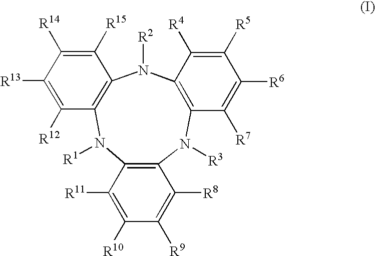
C12=C(N([R2])C3=C(N([R1])C4=C(N1[R3])C([R8])=C([R9])C([R10])=C4[R11])C([R12])=C([R13])C([R14])=C3[R15])C([R4])=C([R5])C([R6])=C2[R7]
